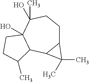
C12CCC(C)(O)C3(O)C(C1C2(C)C)C(C)CC3
